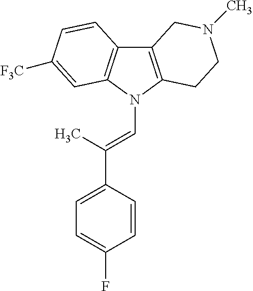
C12=C(N(C=C(C3=CC=C(F)C=C3)C)C3=C1C=CC([F3C])=C3)CCN(C)C2
